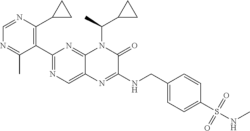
C1=NC(C2CC2)=C(C2=NC=C3C(=N2)N(C(C)C2CC2)C(=O)C(NCC2=CC=C(S(NC)(=O)=O)C=C2)=N3)C(C)=N1
